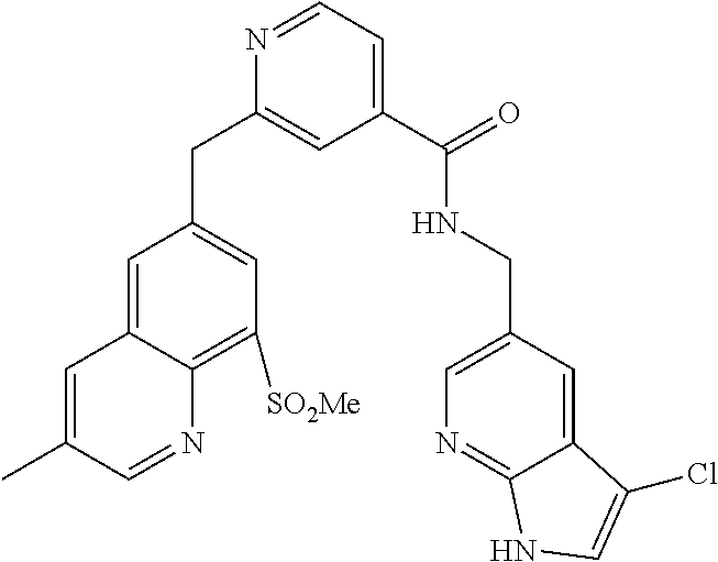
C1=C2C(=C([SO2Me])C=C1CC1=CC(C(=O)NCC3=CN=C4C(=C3)C(Cl)=CN4)=CC=N1)N=CC(C)=C2
